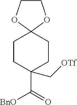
C1COC2(O1)CCC(C(=O)[BnO])(C[OTf])CC2
